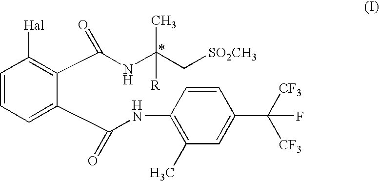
C1=CC=C(C(NC2=C(C)C=C(C(F)([CF3])[CF3])C=C2)=O)C(C(NC(C[SO2CH3])([R])C)=O)=C1[Hal]
